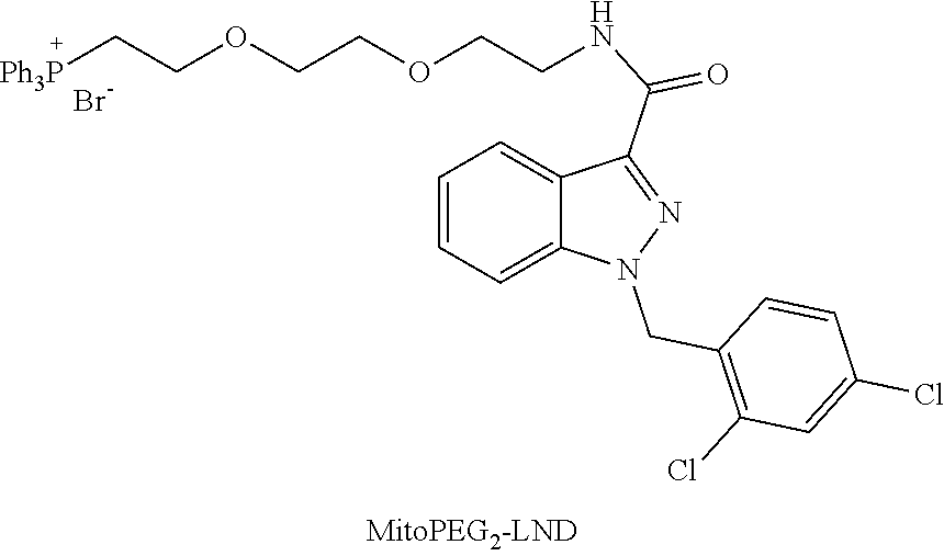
Br.C1=CC=C2C(=C1)C(C(=O)NCCOCCOCC[Ph3P])=NN2CC1=C(Cl)C=C(Cl)C=C1
